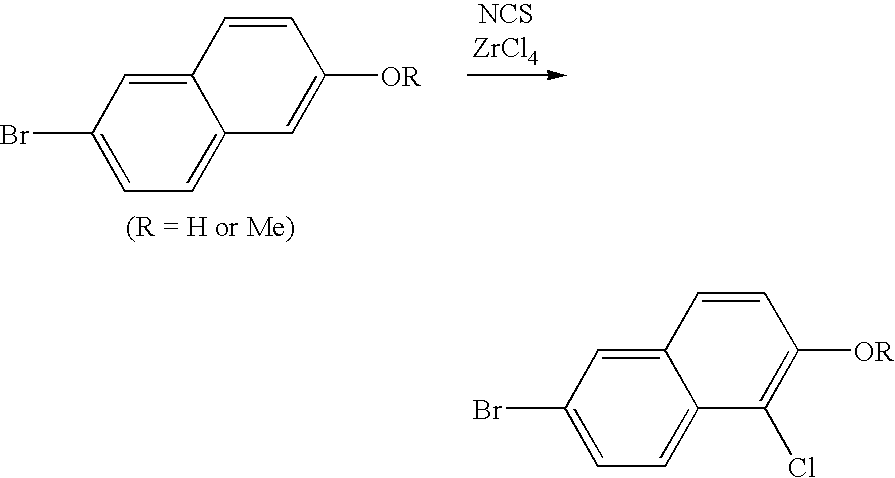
C1(Br)=CC=C2C(=C1)C=CC([OR])=C2.C1(Br)=CC=C2C(=C1)C=CC([OR])=C2Cl
